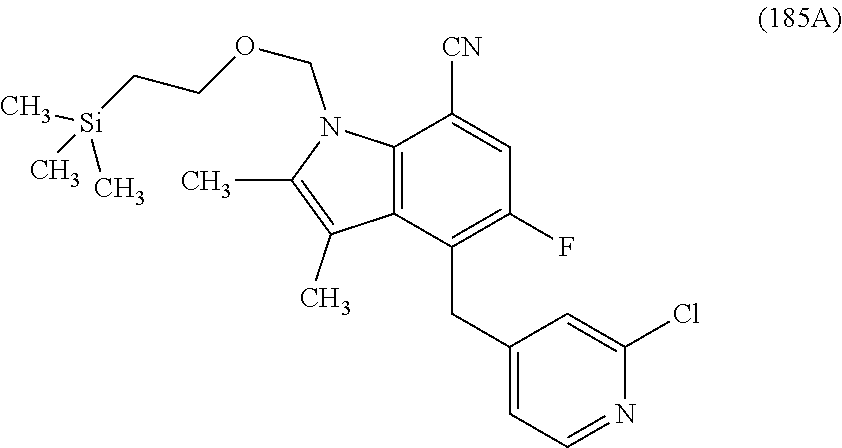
C12=C(C(CC3=CC=NC(Cl)=C3)=C(F)C=C1[CN])C(C)=C(C)N2COCC[Si](C)(C)C
